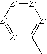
[Z]1=[Z][Z]=[Z]C(C)=[Z]1
